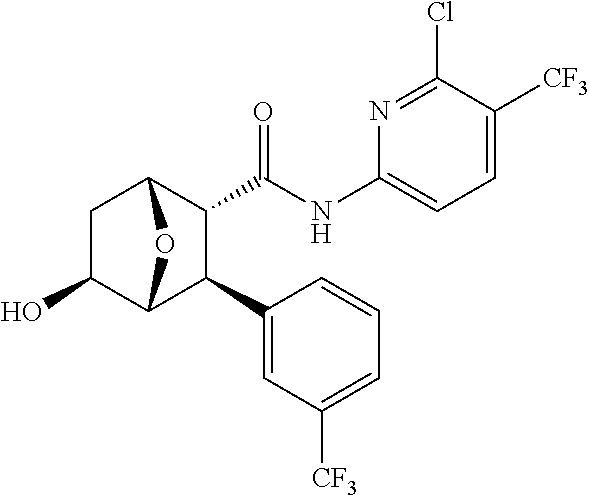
C1(O)C2C(C3=CC([CF3])=CC=C3)C(C(NC3=CC=C([CF3])C(Cl)=N3)=O)C(C1)O2
